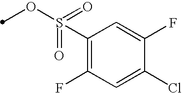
C1(S(=O)(OC)=O)=C(F)C=C(Cl)C(F)=C1
